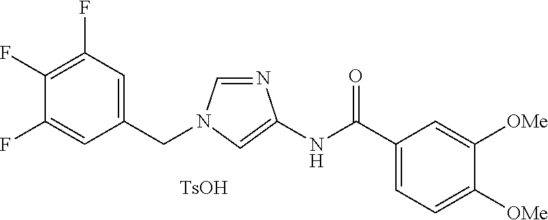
C1(CN2C=NC(NC(C3=CC=C([OMe])C([OMe])=C3)=O)=C2)=CC(F)=C(F)C(F)=C1.[TsOH]
